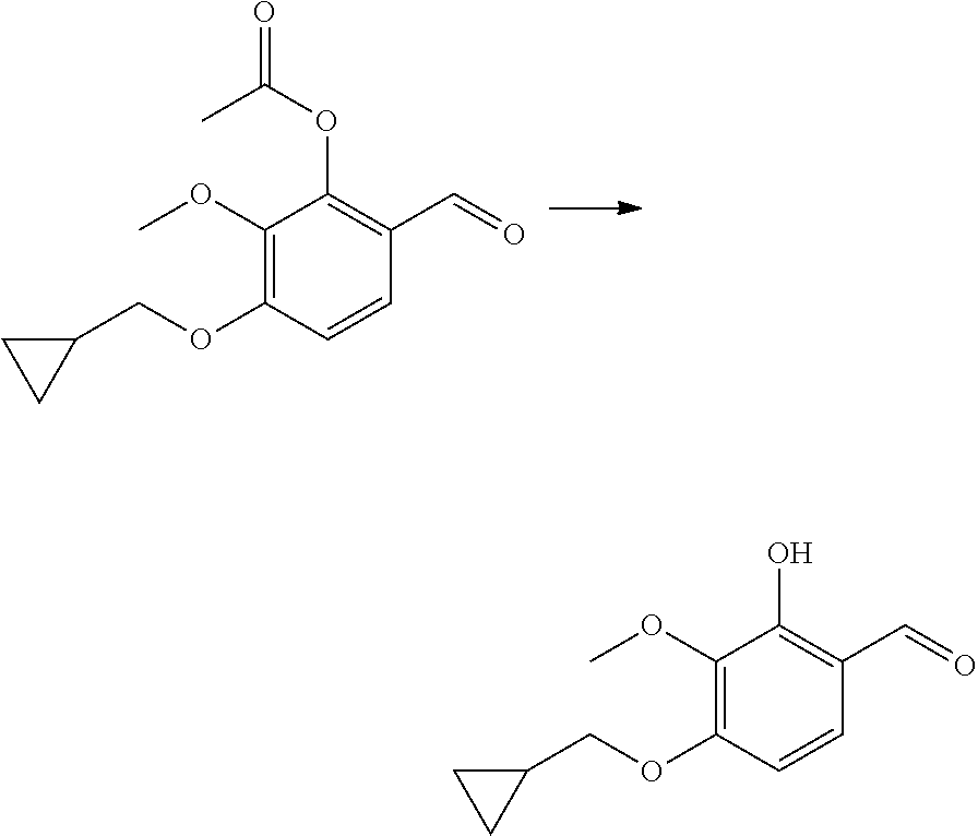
C1(OC(=O)C)=C(C=O)C=CC(OCC2CC2)=C1OC.C1(O)=C(C=O)C=CC(OCC2CC2)=C1OC
